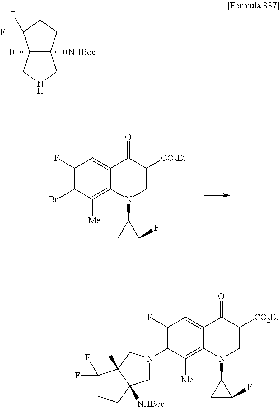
C12=C([Me])C(N3CC4([NHBoc])C([H])(C3)C(F)(F)CC4)=C(F)C=C1C(=O)C([CO2Et])=CN2C1CC1F.C12([H])C([NHBoc])(CNC1)CCC2(F)F.C12=C([Me])C(Br)=C(F)C=C1C(=O)C([CO2Et])=CN2C1CC1F
